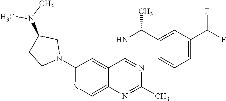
N1(C2=NC=C3C(=C2)C(NC(C2=CC(C(F)F)=CC=C2)C)=NC(C)=N3)CC(N(C)C)CC1
